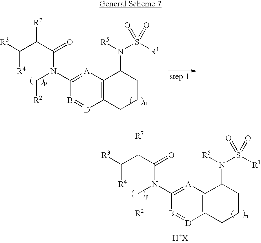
C([R4])(C(C(N(C[R2])C1=[A]C2=C([D]=B1)CCCC2N([R5])S(=O)([R1])=O)=O)[R7])[R3].[H+X-].C([R4])(C(C(N(C[R2])C1=[A]C2=C([D]=B1)CCCC2N([R5])S(=O)([R1])=O)=O)[R7])[R3]
